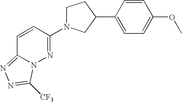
C1N(C2=NN3C(=NN=C3[CF3])C=C2)CC(C2=CC=C(OC)C=C2)C1
